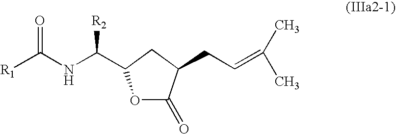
O1C(=O)C(CC=C(C)C)CC1C(NC([R1])=O)[R2]
